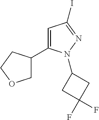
C1=C(C2COCC2)N(C2CC(F)(F)C2)N=C1I
